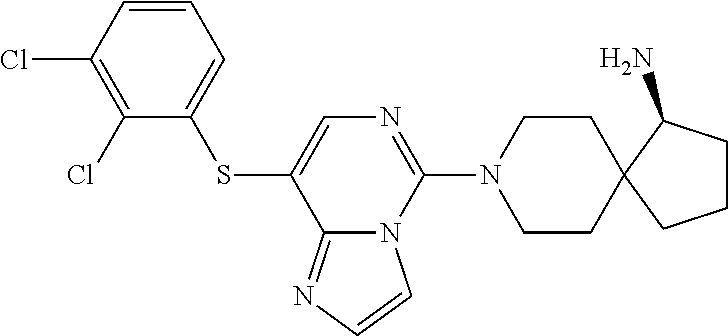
C1=CC(Cl)=C(Cl)C(SC2=CN=C(N3CCC4(CC3)CCCC4N)N3C2=NC=C3)=C1
